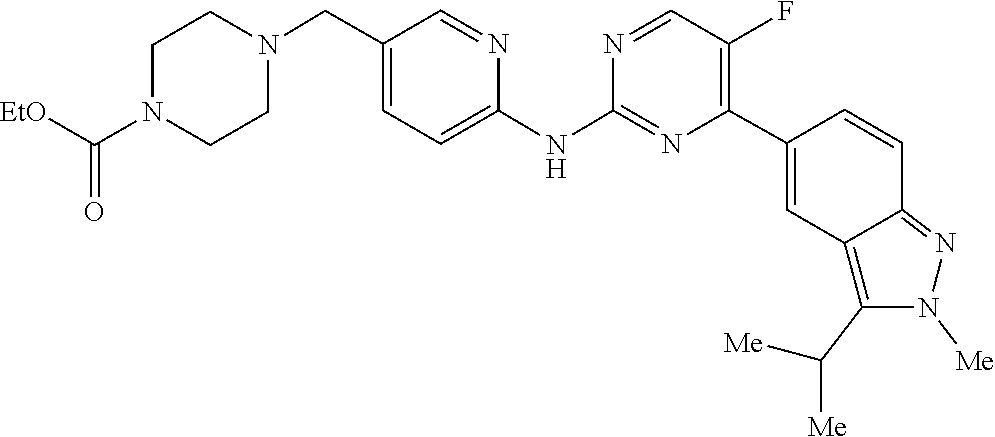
C1CN(C(=O)[EtO])CCN1CC1=CC=C(NC2=NC(C3=CC4=C(C([Me])[Me])N([Me])N=C4C=C3)=C(F)C=N2)N=C1
